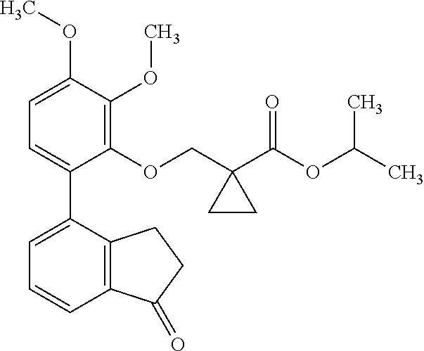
C1=C(OC)C(OC)=C(OCC2(C(OC(C)C)=O)CC2)C(C2=CC=CC3=C2CCC3=O)=C1
